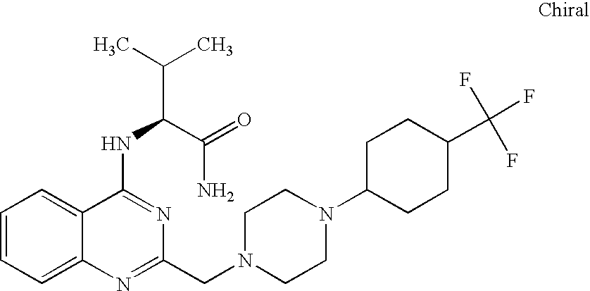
C1=CC=C2C(=C1)C(NC(C(C)C)C(=O)N)=NC(CN1CCN(C3CCC(C(F)(F)F)CC3)CC1)=N2
